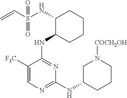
N(C1C(NC2=NC(NC3CCCN([COCH2OH])C3)=NC=C2[F3C])CCCC1)S(C=C)(=O)=O
